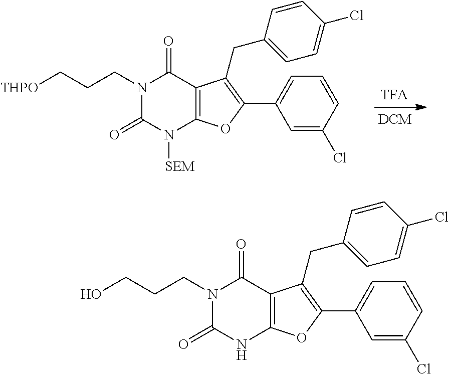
N1(CCC[THPO])C(=O)N([SEM])C2=C(C1=O)C(CC1=CC=C(Cl)C=C1)=C(C1=CC=CC(Cl)=C1)O2.N1(CCCO)C(=O)NC2=C(C1=O)C(CC1=CC=C(Cl)C=C1)=C(C1=CC=CC(Cl)=C1)O2
